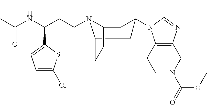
C1N(C(OC)=O)CC2=C(C1)N(C1CC3N(CCC(C4=CC=C(Cl)S4)NC(C)=O)C(CC3)C1)C(C)=N2
